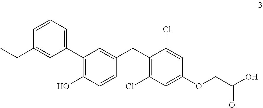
C1=CC=C(C2=C(O)C=CC(CC3=C(Cl)C=C(OCC(O)=O)C=C3Cl)=C2)C=C1CC
